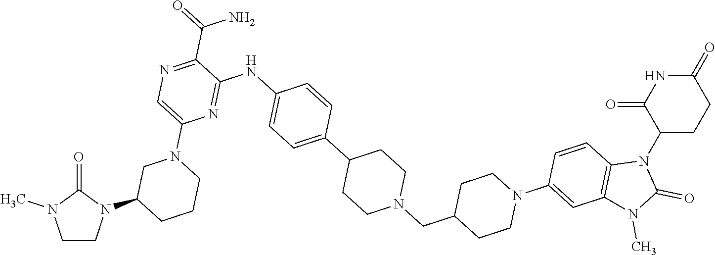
C1CN(C2CCCN(C3=CN=C(C(=O)N)C(NC4=CC=C(C5CCN(CC6CCN(C7=CC8=C(C=C7)N(C7C(=O)NC(=O)CC7)C(=O)N8C)CC6)CC5)C=C4)=N3)C2)C(=O)N1C
